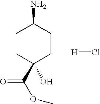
C1CC(C(OC)=O)(O)CCC1N.[H]Cl
